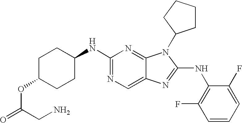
C1C(OC(=O)CN)CCC(NC2=NC=C3C(=N2)N(C2CCCC2)C(NC2=C(F)C=CC=C2F)=N3)C1
